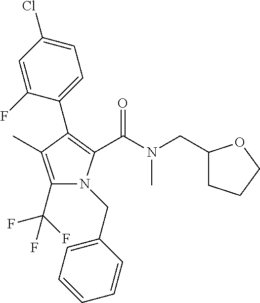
C1(C2=C(C(=O)N(CC3CCCO3)C)N(CC3=CC=CC=C3)C(C(F)(F)F)=C2C)=CC=C(Cl)C=C1F
